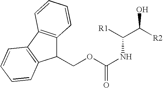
C(OC(NC(C([R2])O)[R1])=O)C1C2=C(C3=C1C=CC=C3)C=CC=C2
